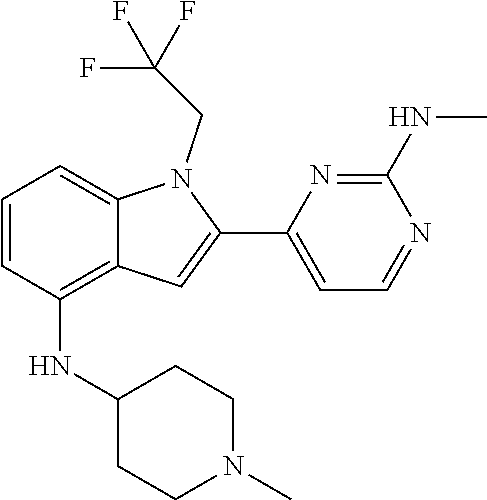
CN1CCC(NC2=C3C=C(C4=CC=NC(NC)=N4)N(CC(F)(F)F)C3=CC=C2)CC1
